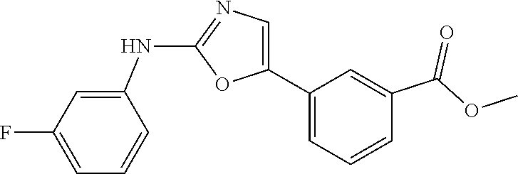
C1(NC2=CC(F)=CC=C2)=NC=C(C2=CC=CC(C(=O)OC)=C2)O1
